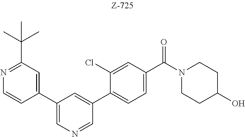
C1(C2=CN=CC(C3=CC=C(C(N4CCC(O)CC4)=O)C=C3Cl)=C2)=CC(C(C)(C)C)=NC=C1
